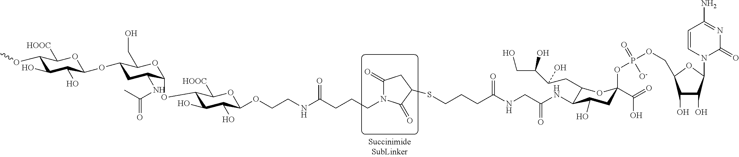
C1(O)C(O)C(OC2CC(NC(C)=O)C(OC3C(O)C(O)C(OCCNC(CCCN4C(=O)CC(SCCCC(NCC(=O)NC5C(CC(C(CO)O)O)OC(OP(OCC6C(O)C(O)C(N7C(=O)N=C(N)C=C7)O6)(=O)[O-])(C(O)=O)CC5O)=O)C4=O)=O)OC3[HOOC])OC2CO)OC([HOOC])C1OC
